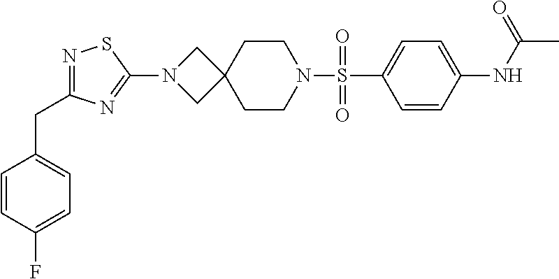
C1=CC(NC(C)=O)=CC=C1S(N1CCC2(CC1)CN(C1=NC(CC3=CC=C(F)C=C3)=NS1)C2)(=O)=O
